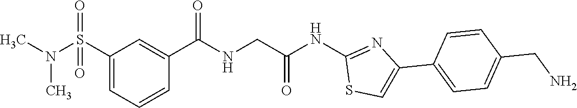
C1(S(N(C)C)(=O)=O)=CC=CC(C(=O)NCC(NC2=NC(C3=CC=C(CN)C=C3)=CS2)=O)=C1
